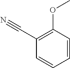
C1(C#N)=C(OC)C=CC=C1
